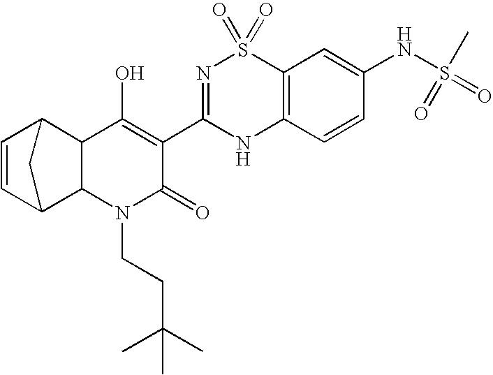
C1=CC2C3C(C1C2)C(O)=C(C1=NS(=O)(=O)C2=C(N1)C=CC(NS(=O)(=O)C)=C2)C(=O)N3CCC(C)(C)C
